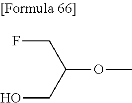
C(OC)(CO)CF
